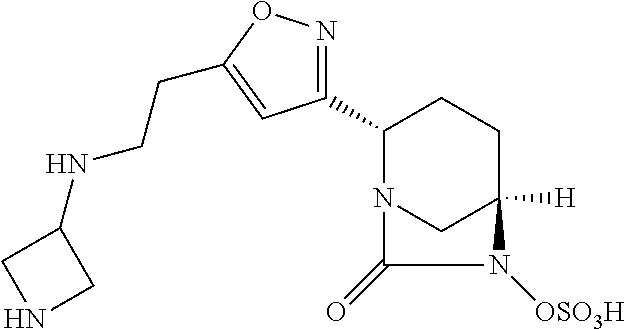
C1(C2=NOC(CCNC3CNC3)=C2)N2CC([H])(CC1)N([OSO3H])C2=O
